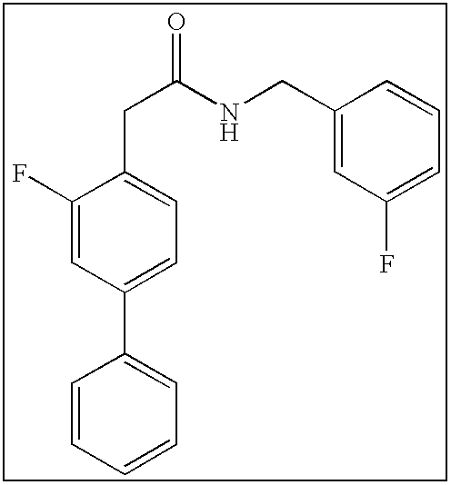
C1=CC=CC=C1C1=CC=C(CC(NCC2=CC(F)=CC=C2)=O)C(F)=C1
